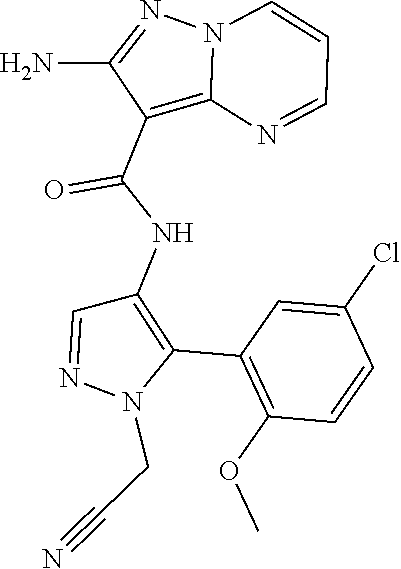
C1(C2=C(NC(C3=C4N(N=C3N)C=CC=N4)=O)C=NN2CC#N)=C(OC)C=CC(Cl)=C1
